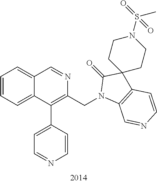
C1=CC=C2C(=C1)C=NC(CN1C3=C(C=CN=C3)C3(C1=O)CCN(S(=O)(C)=O)CC3)=C2C1=CC=NC=C1
